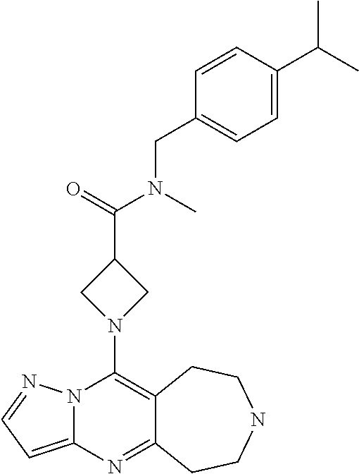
N12C(=CC=N1)N=C1C(=C2N2CC(C(N(C)CC3=CC=C(C(C)C)C=C3)=O)C2)CCNCC1
